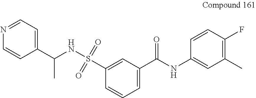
C1(C(NC2=CC(C)=C(F)C=C2)=O)=CC=CC(S(NC(C2=CC=NC=C2)C)(=O)=O)=C1
